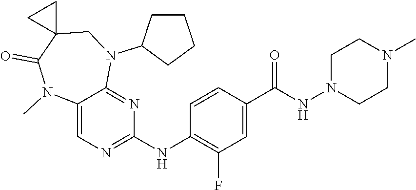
C12=CN=C(NC3=C(F)C=C(C(NN4CCN(C)CC4)=O)C=C3)N=C1N(C1CCCC1)CC1(C(=O)N2C)CC1
